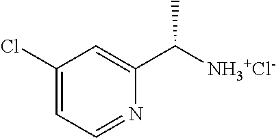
C1(Cl)=CC=NC(C([NH3+Cl-])C)=C1
